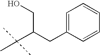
C1=C(CC(CO)C(C)(C)C)C=CC=C1
